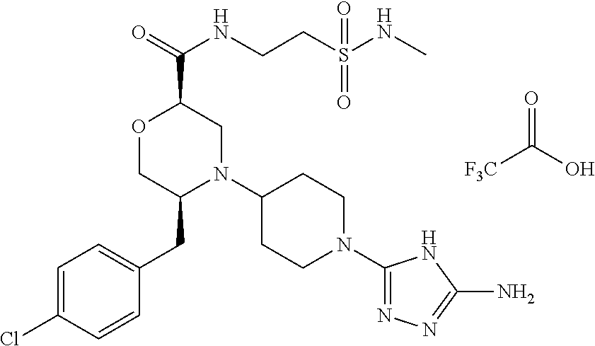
[F3C]C(O)=O.C(C1OCC(CC2=CC=C(Cl)C=C2)N(C2CCN(C3=NN=C(N)N3)CC2)C1)(NCCS(NC)(=O)=O)=O
